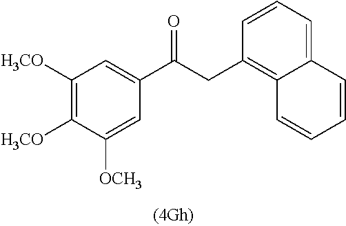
C1=CC=C2C(=C1CC(C1=CC([H3CO])=C([H3CO])C([OCH3])=C1)=O)C=CC=C2
